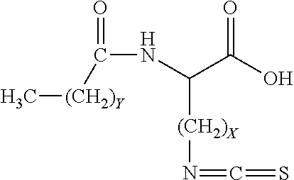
C(NC(C(O)=O)[(CH2)X]N=C=S)([(CH2)Y]C)=O
